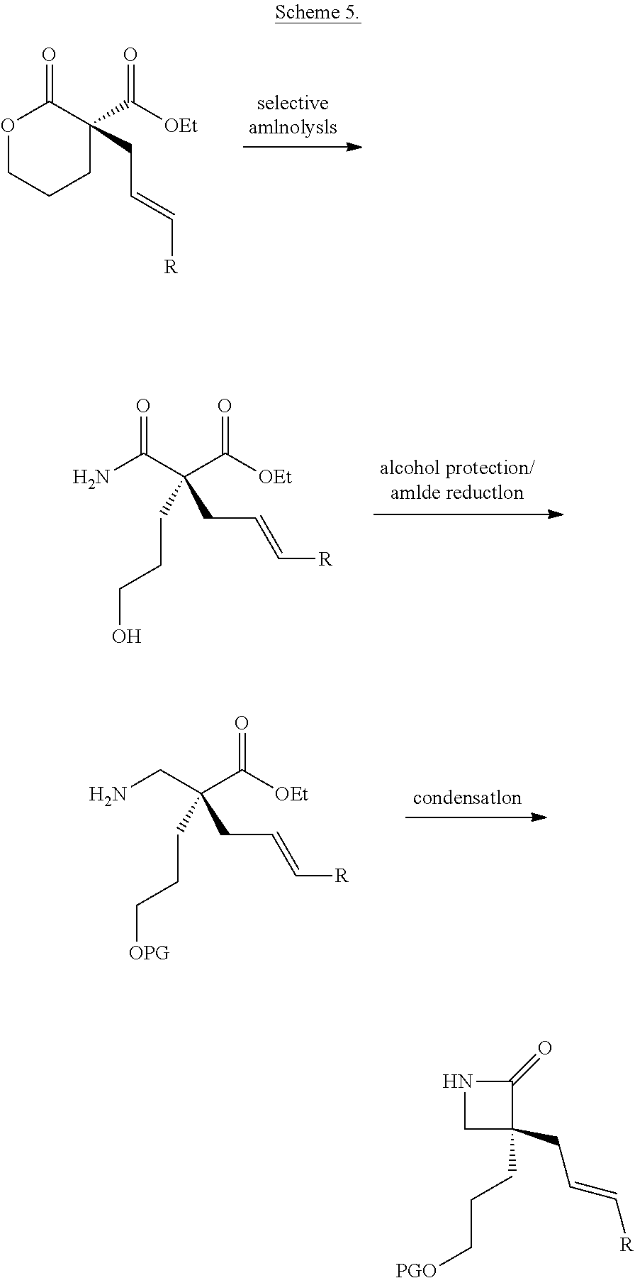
O1CCCC(C([OEt])=O)(CC=C[R])C1=O.NC(C(C([OEt])=O)(CCCO)CC=C[R])=O.NCC(C([OEt])=O)(CCC[OPG])CC=C[R].N1CC(CCC[PGO])(CC=C[R])C1=O
